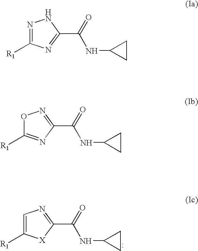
[R1]C1=CN=C(C(=O)NC2CC2)[X]1.[R1]C1=NNC(C(=O)NC2CC2)=N1.[R1]C1=NC(C(=O)NC2CC2)=NO1
